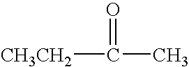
[CH3CH2]C(=O)C
